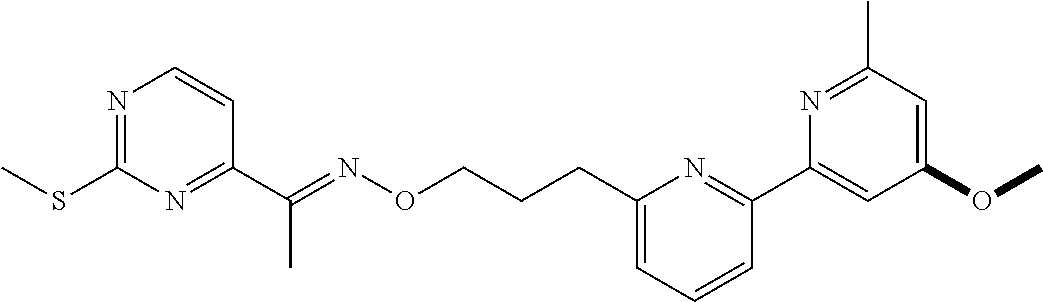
N1=C(SC)N=C(C(=NOCCCC2=CC=CC(C3=CC(OC)=CC(C)=N3)=N2)C)C=C1
